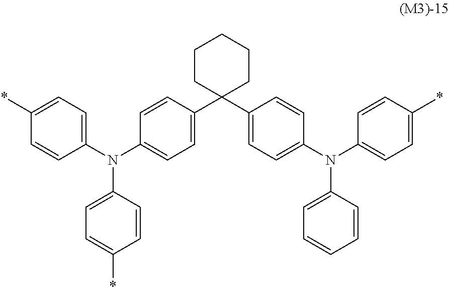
C1(N(C2=CC=C(C3(C4=CC=C(N(C5=CC=C(*)C=C5)C5=CC=CC=C5)C=C4)CCCCC3)C=C2)C2=CC=C(*)C=C2)=CC=C(*)C=C1
